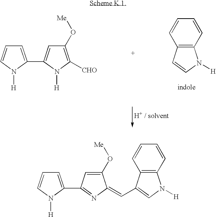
C12=C(C(C=C3C(O[Me])=CC(C4=CC=CN4[H])=N3)=CN1[H])C=CC=C2.C1=C(C2=CC(O[Me])=C([CHO])N2[H])N([H])C=C1.C12=C(C=CN1[H])C=CC=C2
